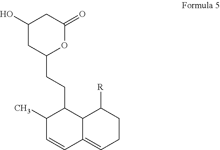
C1(O)CC(CCC2C(C)C=CC3=CCCC([R])C23)OC(=O)C1
